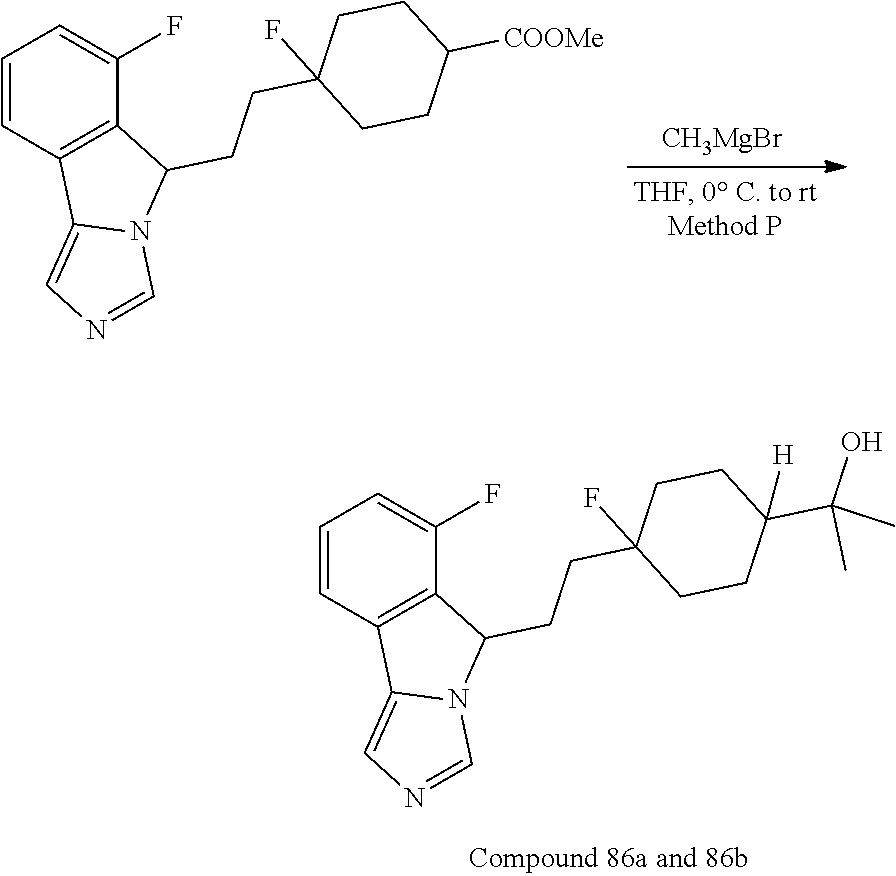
C1=CC2=C(C(F)=C1)C(CCC1(F)CCC(C(O)(C)C)([H])CC1)N1C2=CN=C1.C1=CC2=C(C(F)=C1)C(CCC1(F)CCC([COOMe])CC1)N1C2=CN=C1.[CH3MgBr]
